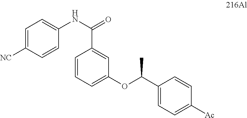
C1=C([NC])C=CC(NC(=O)C2=CC(OC(C3=CC=C([Ac])C=C3)C)=CC=C2)=C1
